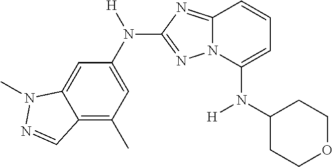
C12=C(C)C=C(N([H])C3=NN4C(=N3)C=CC=C4N(C3CCOCC3)[H])C=C1N(C)N=C2
